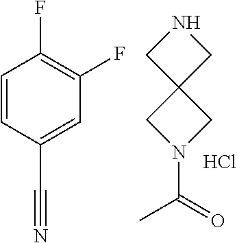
C1=CC(C#N)=CC(F)=C1F.N1CC2(C1)CN(C(=O)C)C2.Cl
